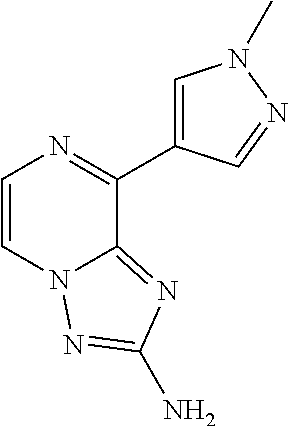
C1=CN2C(=NC(N)=N2)C(C2=CN(C)N=C2)=N1
